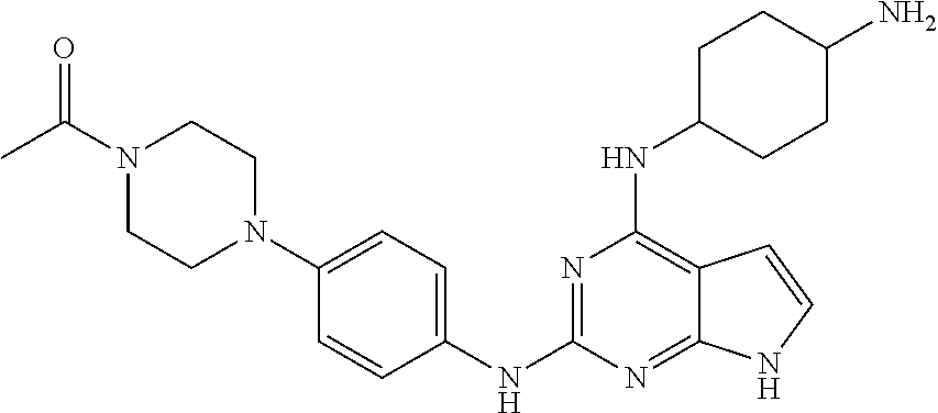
C1(NC2=NC(NC3CCC(N)CC3)=C3C(=N2)NC=C3)=CC=C(N2CCN(C(C)=O)CC2)C=C1
